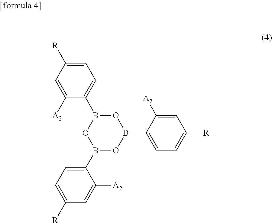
C1=C([A2])C(B2OB(C3=CC=C([R])C=C3[A2])OB(C3=CC=C([R])C=C3[A2])O2)=CC=C1[R]
